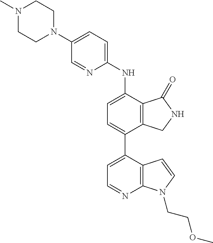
N1(C)CCN(C2=CC=C(NC3=CC=C(C4=CC=NC5=C4C=CN5CCOC)C4=C3C(=O)NC4)N=C2)CC1
